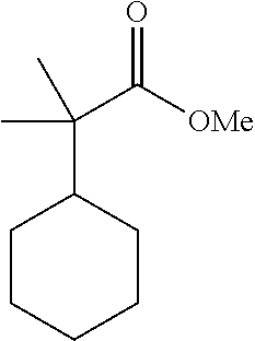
C1CCCCC1C(C(=O)[OMe])(C)C
